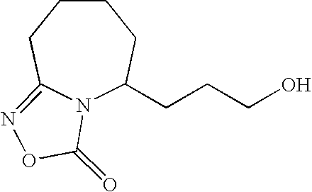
N12C(CCCO)CCCCC1=NOC2=O
